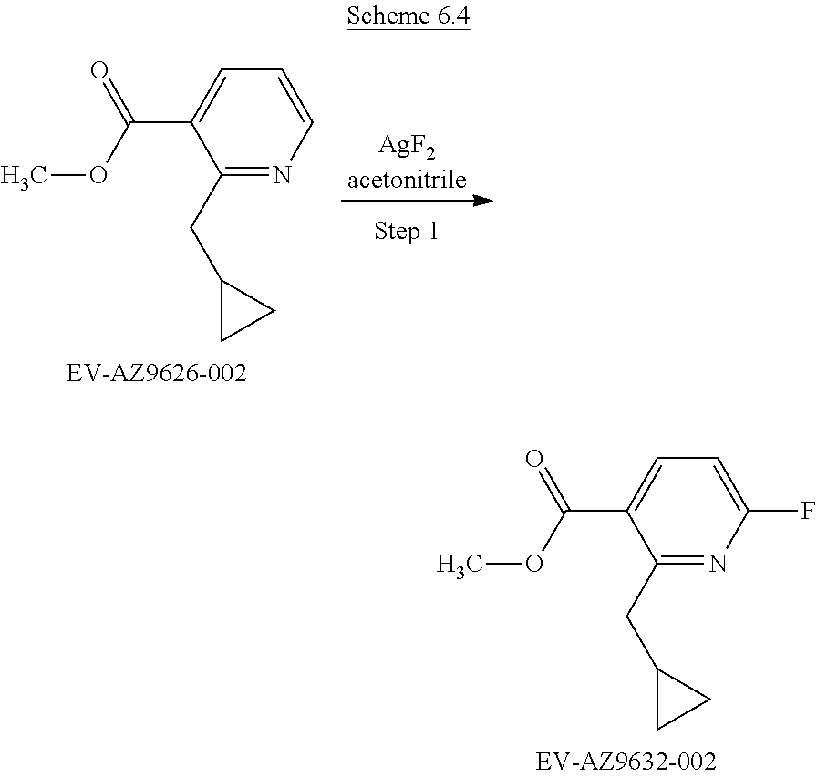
[AgF2acetonitrile].C1(CC2CC2)=NC=CC=C1C(OC)=O.C1(CC2CC2)=NC(F)=CC=C1C(OC)=O
